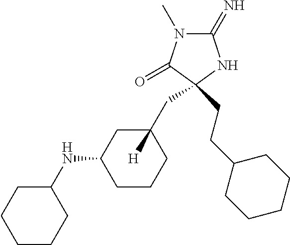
C1(=N)N(C)C(=O)C(CCC2CCCCC2)(CC2([H])CC(NC3CCCCC3)CCC2)N1
